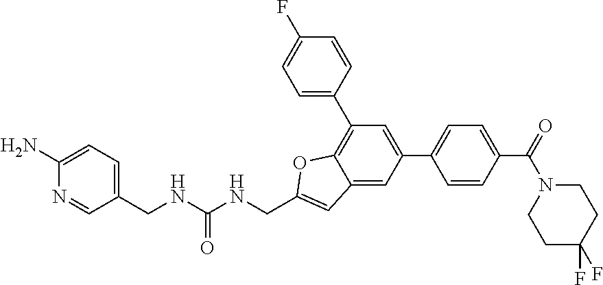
C1=C(C2=CC=C(C(=O)N3CCC(F)(F)CC3)C=C2)C=C2C(=C1C1=CC=C(F)C=C1)OC(CNC(NCC1=CC=C(N)N=C1)=O)=C2
